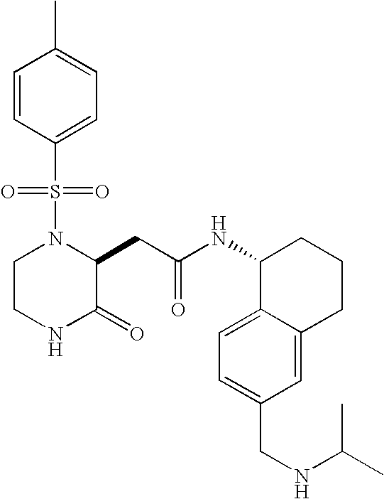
C1=CC(S(N2CCNC(=O)C2CC(NC2C3=CC=C(CNC(C)C)C=C3CCC2)=O)(=O)=O)=CC=C1C
